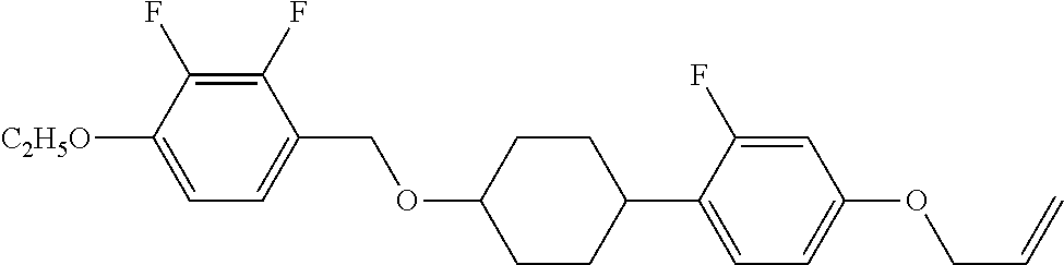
C1(F)=C(F)C([C2H5O])=CC=C1COC1CCC(C2=CC=C(OCC=C)C=C2F)CC1
